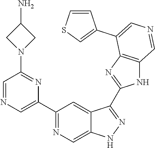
C1(C2=CN=CC(N3CC(N)C3)=N2)=NC=C2C(=C1)C(C1=NC3=C(N1)C=NC=C3C1=CSC=C1)=NN2
